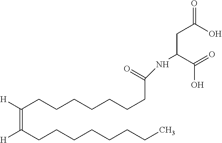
[H]C(CCCCCCCC(NC(CC(O)=O)C(O)=O)=O)=C(CCCCCCCC)[H]
